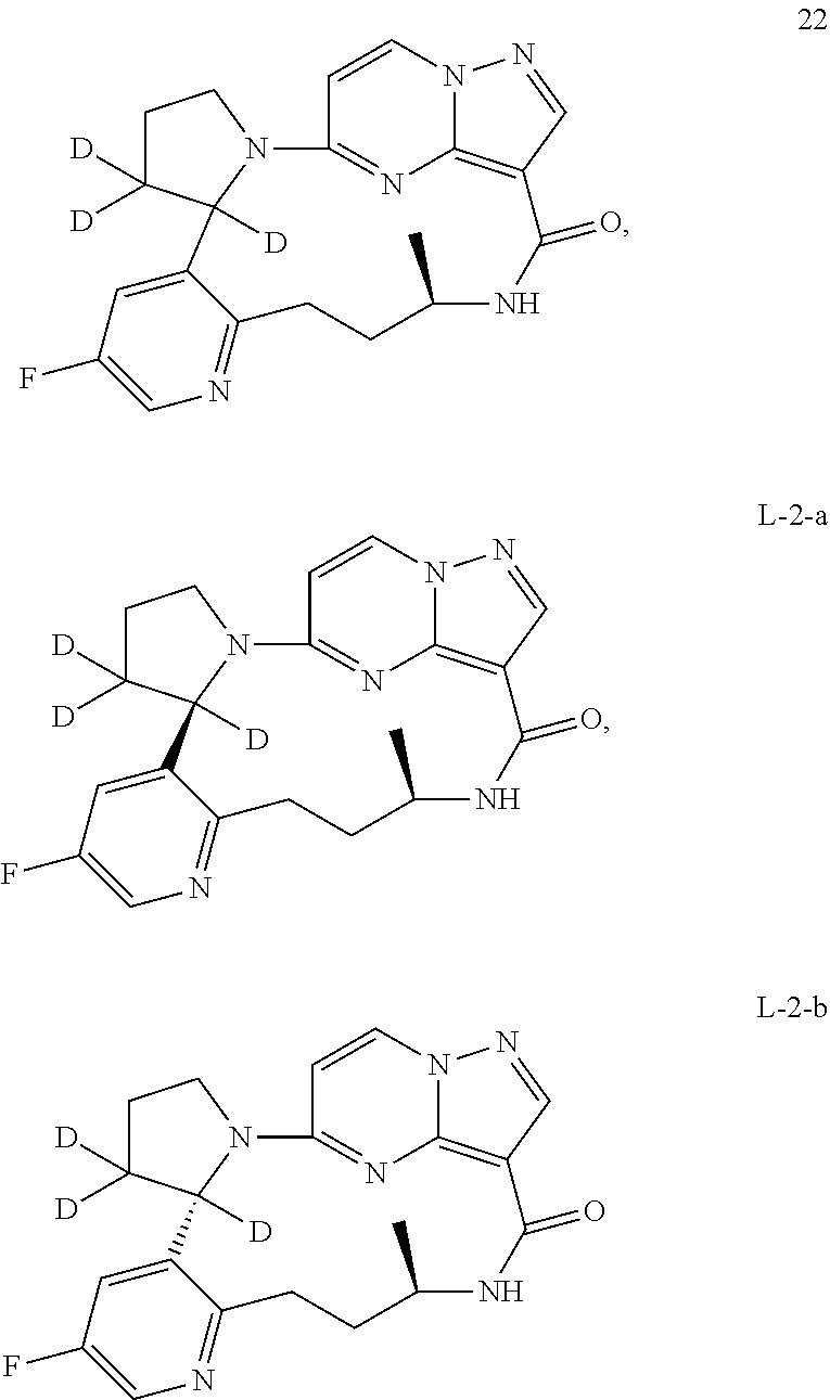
C12=C3C=NN1C=CC(=N2)N1CCC([D])([D])C1([D])C1=CC(F)=CN=C1CCC(C)NC3=O.C12=C3C=NN1C=CC(=N2)N1CCC([D])([D])C1([D])C1=CC(F)=CN=C1CCC(C)NC3=O.C12=C3C=NN1C=CC(=N2)N1CCC([D])([D])C1([D])C1=CC(F)=CN=C1CCC(C)NC3=O
